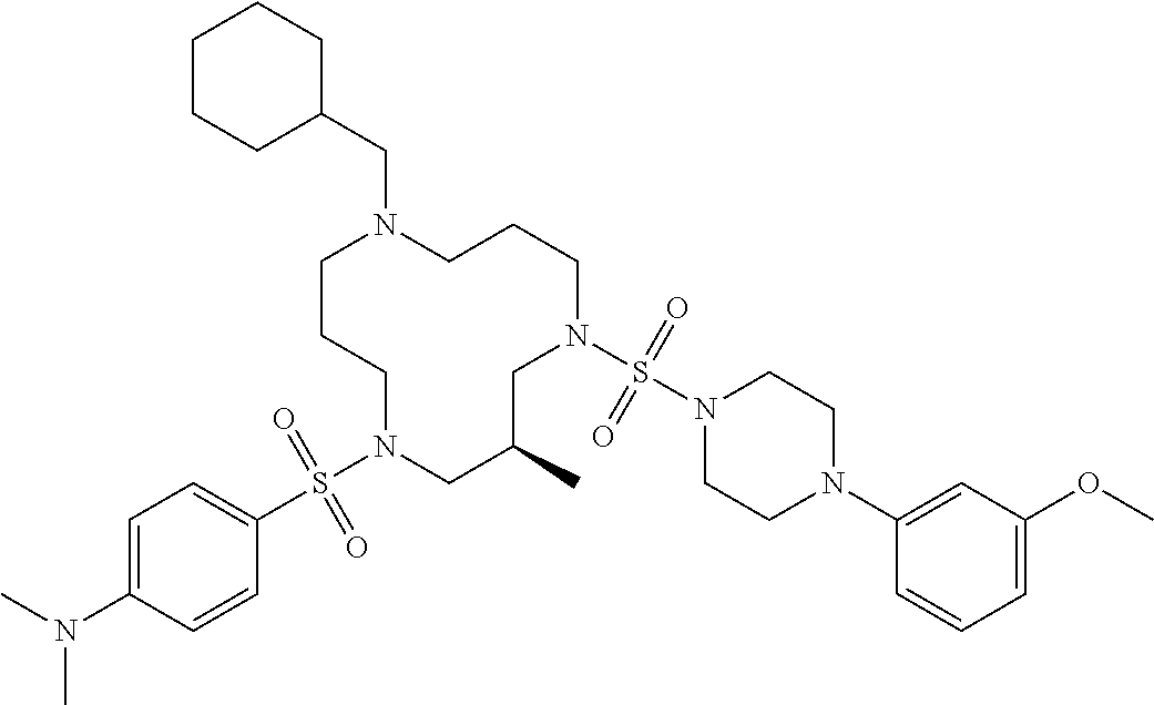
C1CCN(S(C2=CC=C(N(C)C)C=C2)(=O)=O)CC(C)CN(S(N2CCN(C3=CC(OC)=CC=C3)CC2)(=O)=O)CCCN1CC1CCCCC1
